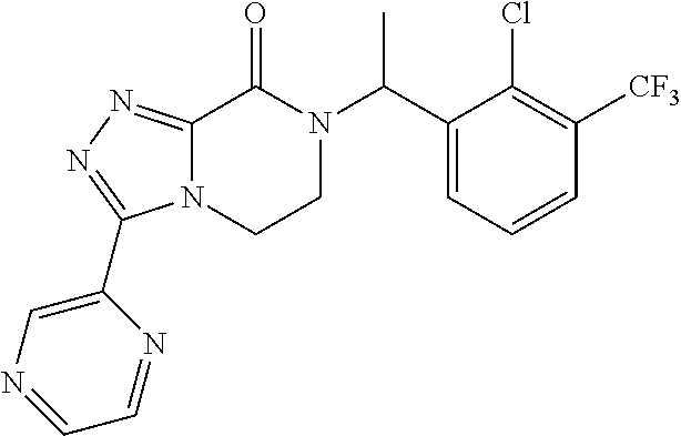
C1(C(N2C(=O)C3=NN=C(C4=CN=CC=N4)N3CC2)C)=CC=CC([CF3])=C1Cl
